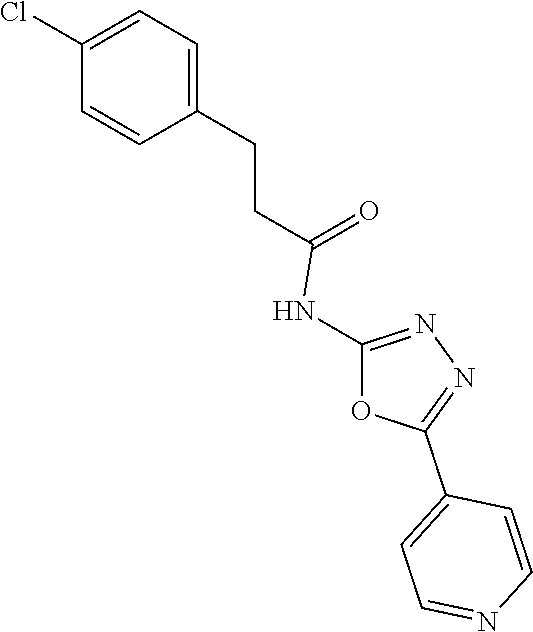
C1=C(CCC(=O)NC2=NN=C(C3=CC=NC=C3)O2)C=CC(Cl)=C1
